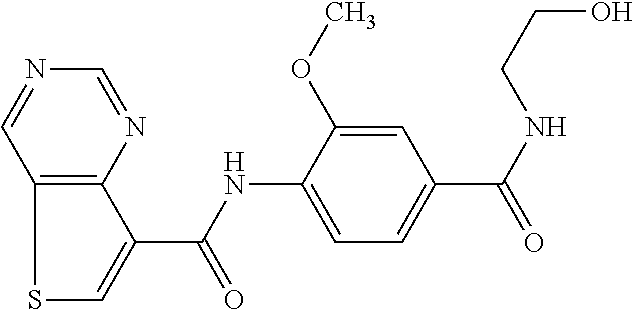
S1C=C(C(=O)NC2=CC=C(C(=O)NCCO)C=C2OC)C2=C1C=NC=N2
